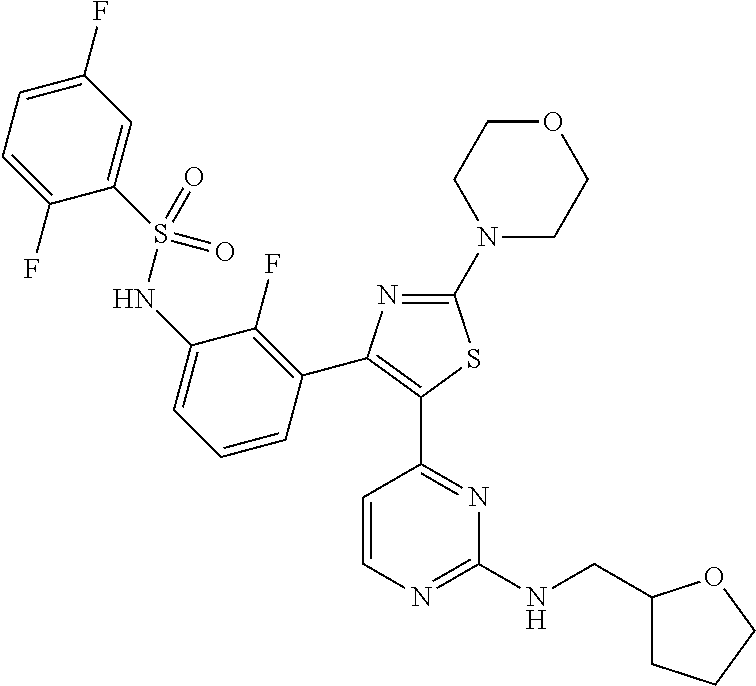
N1=C(N2CCOCC2)SC(C2=NC(NCC3CCCO3)=NC=C2)=C1C1=C(F)C(NS(C2=CC(F)=CC=C2F)(=O)=O)=CC=C1
